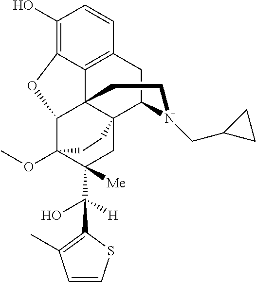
C1(O)=C2C3=C(C=C1)CC1C45C3(C(C(OC)(C(C(O)([H])C3=C(C)C=CS3)([Me])C4)CC5)O2)CCN1CC1CC1
